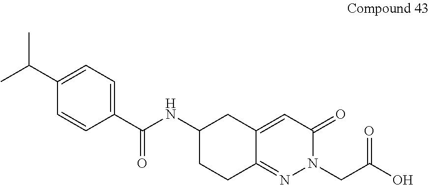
CC(C1=CC=C(C(NC2CCC3=NN(CC(O)=O)C(=O)C=C3C2)=O)C=C1)C
